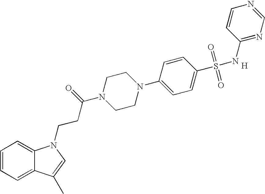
C1=CC=C2C(=C1)N(CCC(N1CCN(C3=CC=C(S(=O)(=O)NC4=NC=NC=C4)C=C3)CC1)=O)C=C2C.[H]
